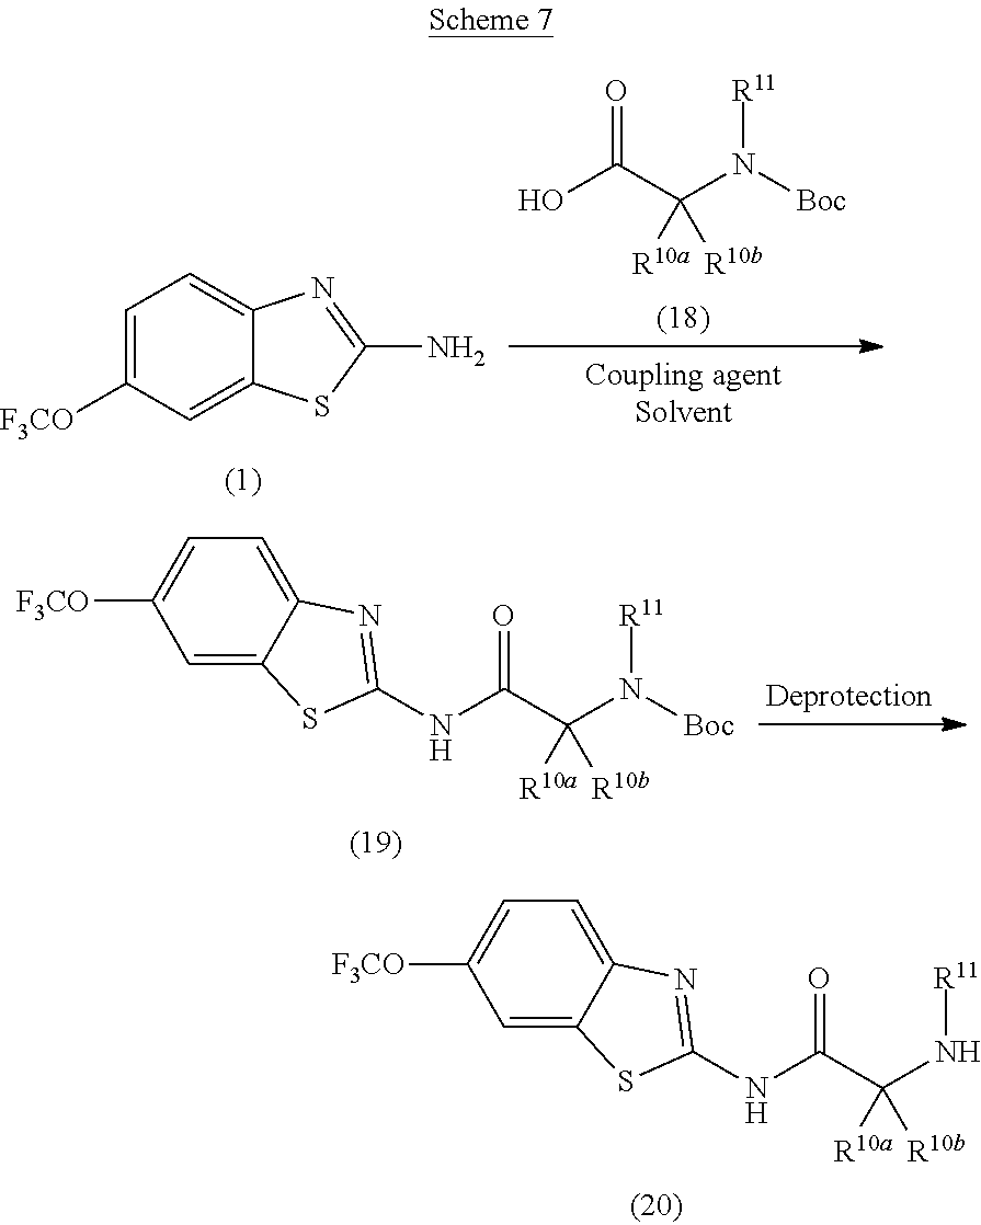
OC(C(N([Boc])[R11])([R10a])[R10b])=O.C1=C([F3CO])C=C2C(=C1)N=C(N)S2.C(C(N([Boc])[R11])([R10a])[R10b])(=O)NC1=NC2=CC=C([F3CO])C=C2S1.C(C(N[R11])([R10a])[R10b])(=O)NC1=NC2=CC=C([F3CO])C=C2S1
